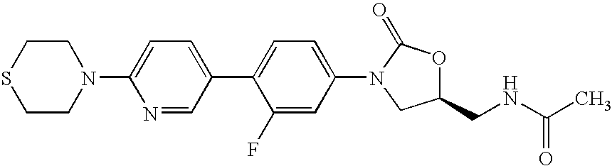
C1(N2C(=O)OC(CNC(C)=O)C2)=CC=C(C2=CC=C(N3CCSCC3)N=C2)C(F)=C1
